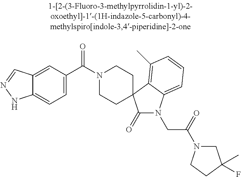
N1(C(C2=CC=C3C(=C2)C=NN3)=O)CCC2(CC1)C(=O)N(CC(=O)N1CC(F)(C)CC1)C1=CC=CC(C)=C12
